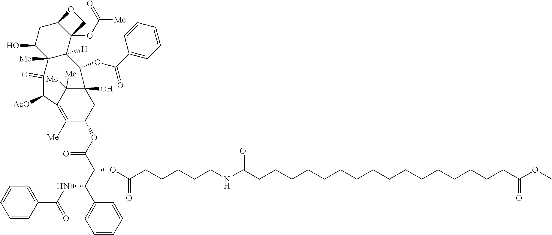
C(=O)(CCCCCNC(CCCCCCCCCCCCCCCCC(OC)=O)=O)OC(C(NC(C1=CC=CC=C1)=O)C1=CC=CC=C1)C(=O)OC1C([Me])=C2C([Me])([Me])C(O)(C1)C(OC(C1=CC=CC=C1)=O)C1([H])C([Me])(C(O)CC3C1(OC([Me])=O)CO3)C(=O)C2[AcO]
